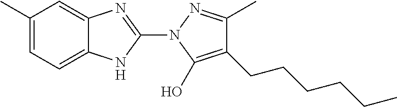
C1(C)=CC=C2C(=C1)N=C(N1C(O)=C(CCCCCC)C(C)=N1)N2
